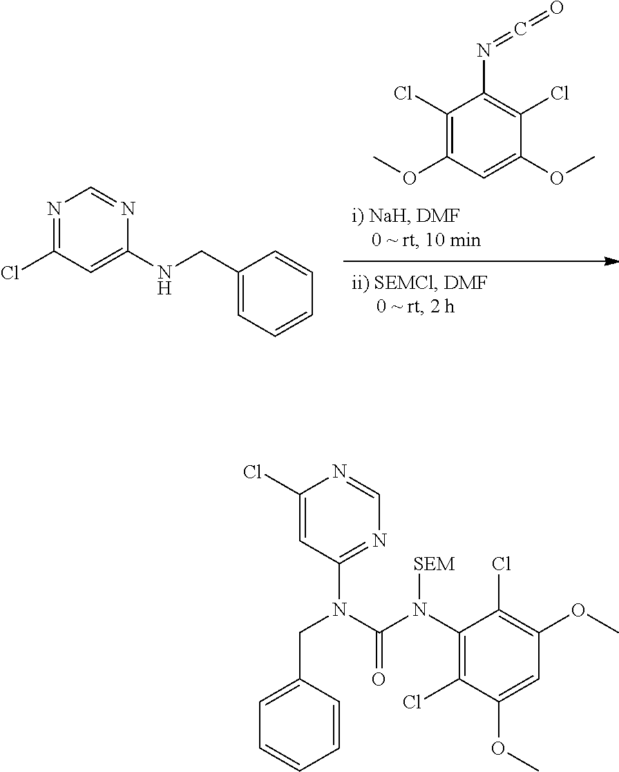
C1(Cl)=C(OC)C=C(OC)C(Cl)=C1N=C=O.N1=C(Cl)C=C(NCC2=CC=CC=C2)N=C1.C1(Cl)=CC(N(C(N(C2=C(Cl)C(OC)=CC(OC)=C2Cl)[SEM])=O)CC2=CC=CC=C2)=NC=N1
